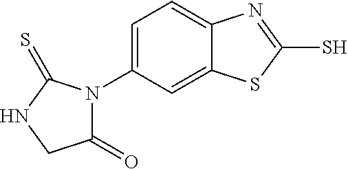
C1=C(N2C(=O)CNC2=S)C=C2C(=C1)N=C(S)S2
